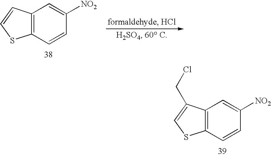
C12=C(C=CS1)C=C([NO2])C=C2.C12=C(C(CCl)=CS1)C=C([NO2])C=C2
